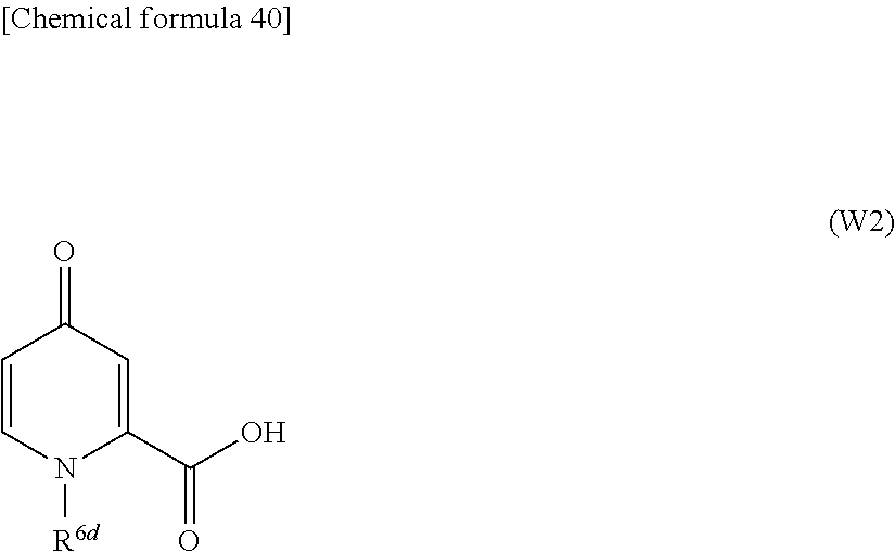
O=C1C=C(C(=O)O)N([R6d])C=C1
